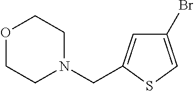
N1(CC2=CC(Br)=CS2)CCOCC1
